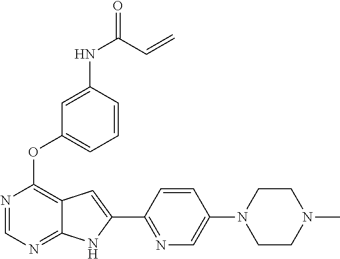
C1CN(C)CCN1C1=CN=C(C2=CC3=C(OC4=CC=CC(NC(C=C)=O)=C4)N=CN=C3N2)C=C1
